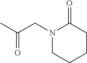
N1(CC(C)=O)CCCCC1=O
